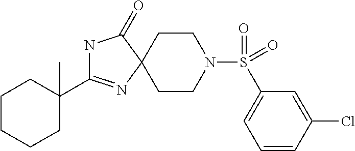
N1C(C2(C)CCCCC2)=NC2(C1=O)CCN(S(=O)(=O)C1=CC=CC(Cl)=C1)CC2
